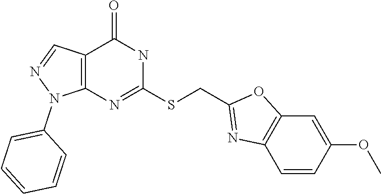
C12=C(N=C(SCC3=NC4=C(O3)C=C(OC)C=C4)NC1=O)N(C1=CC=CC=C1)N=C2
